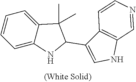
C12=C(NC=C1C1NC3=CC=CC=C3C1(C)C)C=NC=C2
